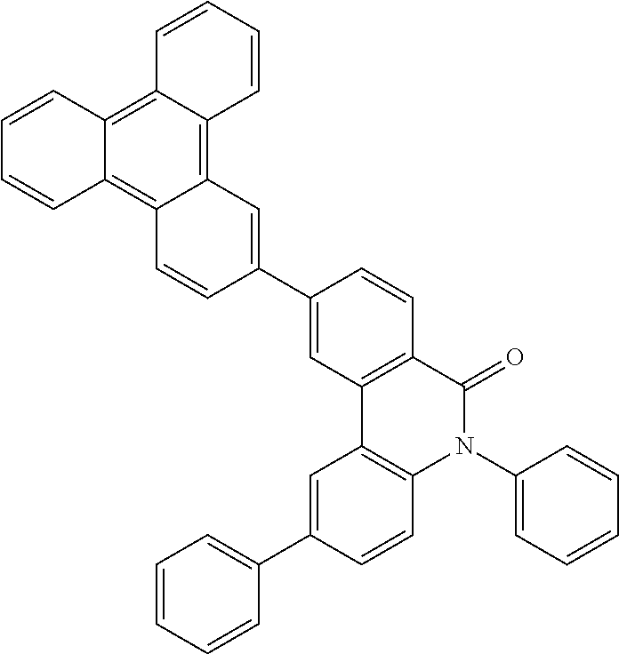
C12=C3C(=C4C(=C1C=CC=C2)C=C(C1=CC2=C(C=C1)C(=O)N(C1=CC=CC=C1)C1=C2C=C(C2=CC=CC=C2)C=C1)C=C4)C=CC=C3
